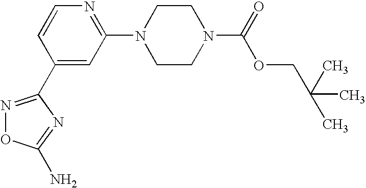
C1(C2=NOC(N)=N2)=CC(N2CCN(C(=O)OCC(C)(C)C)CC2)=NC=C1
